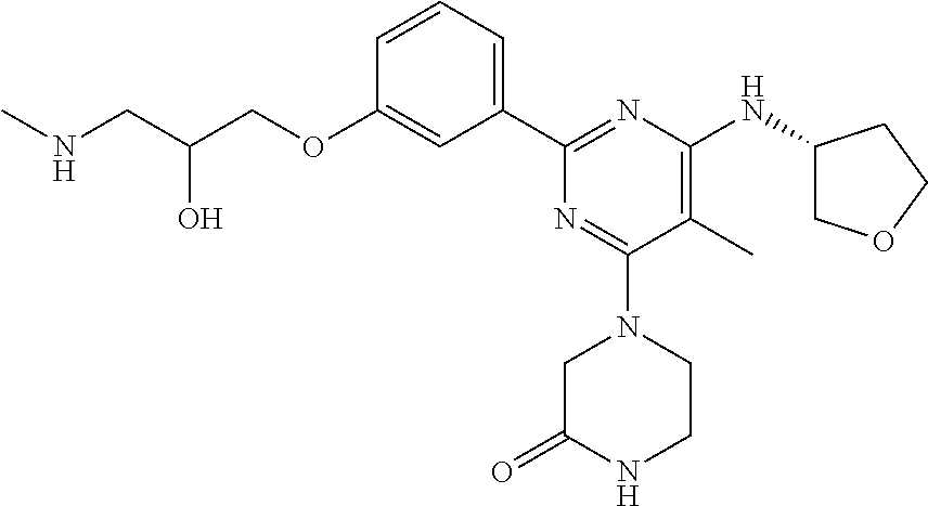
C1=CC=C(C2=NC(NC3COCC3)=C(C)C(N3CC(=O)NCC3)=N2)C=C1OCC(CNC)O
